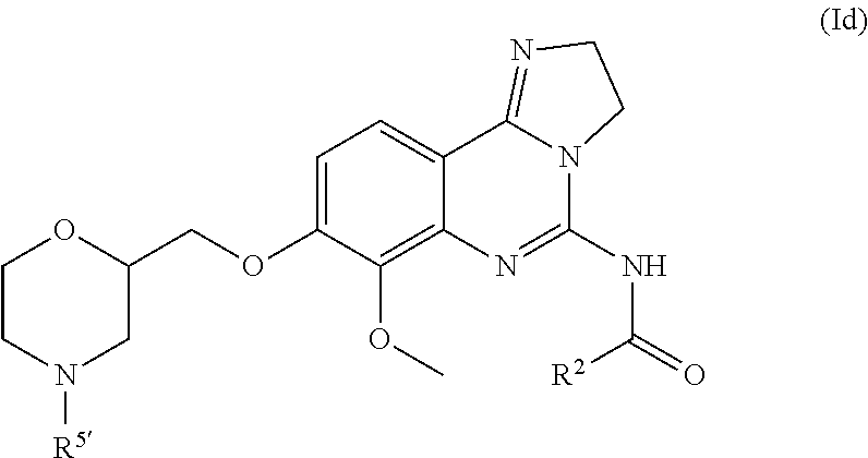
C1=C(OCC2OCCN([R5])C2)C(OC)=C2C(=C1)C1=NCCN1C(NC(=O)[R2])=N2
